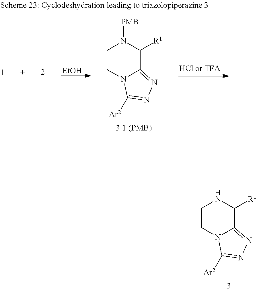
C1CN2C(=NN=C2[Ar2])C([R1])N1.[EtOH].C1CN2C(=NN=C2[Ar2])C([R1])N1[PMB]
